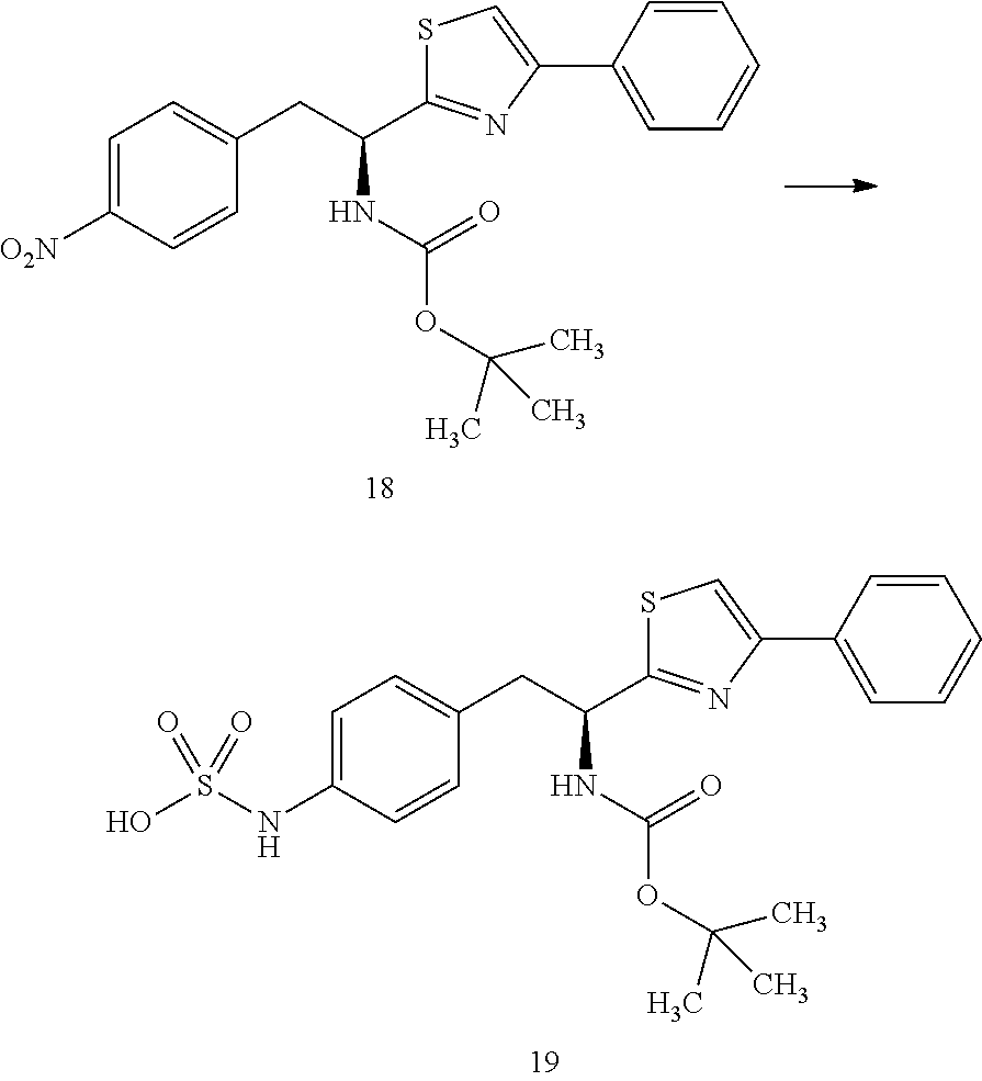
C1=CC(C2=CSC(C(CC3=CC=C(NS(O)(=O)=O)C=C3)NC(=O)OC(C)(C)C)=N2)=CC=C1.C1=CC(C2=CSC(C(CC3=CC=C([O2N])C=C3)NC(=O)OC(C)(C)C)=N2)=CC=C1
